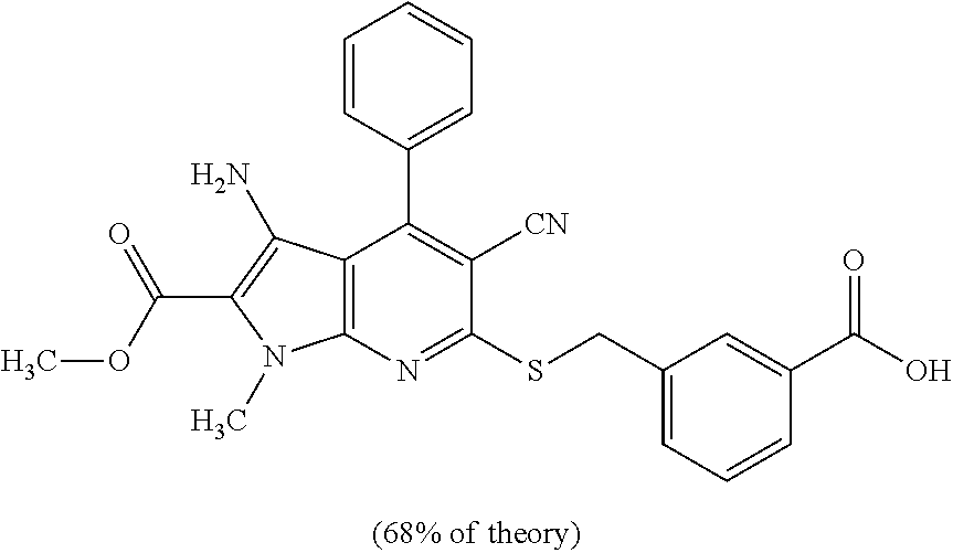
C12=C(N=C(SCC3=CC=CC(C(O)=O)=C3)C([CN])=C1C1=CC=CC=C1)N(C)C(C(OC)=O)=C2N
